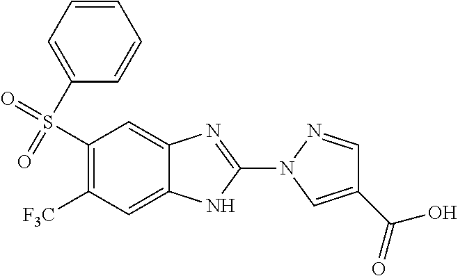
C1(S(=O)(=O)C2=CC=CC=C2)=C([F3C])C=C2C(=C1)N=C(N1C=C(C(=O)O)C=N1)N2
